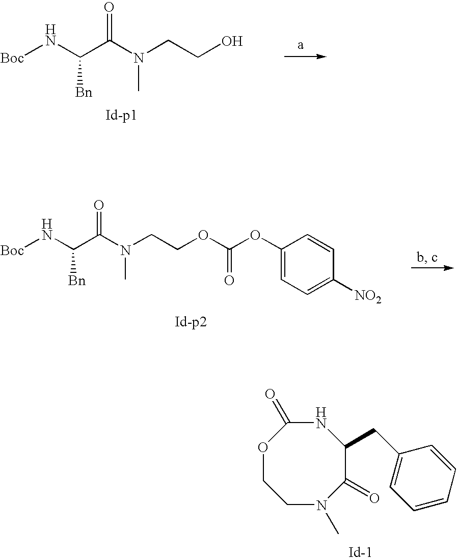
[Boc]NC(C(N(CCO)C)=O)[Bn].[Boc]NC(C(N(CCOC(=O)OC1=CC=C([NO2])C=C1)C)=O)[Bn].N1C(=O)OCCN(C)C(=O)C1CC1=CC=CC=C1
